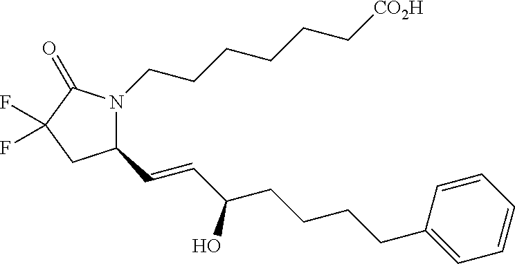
C1(C=CC(CCCCC2=CC=CC=C2)O)N(CCCCCC[CO2H])C(=O)C(F)(F)C1
